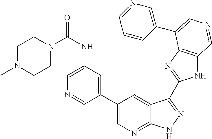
C1(C2=CN=C3C(=C2)C(C2=NC4=C(N2)C=NC=C4C2=CN=CC=C2)=NN3)=CC(NC(=O)N2CCN(C)CC2)=CN=C1
